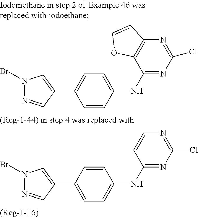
C1=C(C2=CN(Br)N=C2)C=CC(NC2=NC(Cl)=NC=C2)=C1.C1=CC(NC2=NC(Cl)=NC3=C2OC=C3)=CC=C1C1=CN(Br)N=C1
